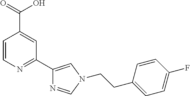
C1=CN=C(C2=CN(CCC3=CC=C(F)C=C3)C=N2)C=C1C(=O)O
